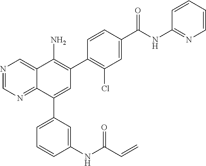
N1=CN=C2C(=C1)C(N)=C(C1=C(Cl)C=C(C(NC3=NC=CC=C3)=O)C=C1)C=C2C1=CC=CC(NC(C=C)=O)=C1
